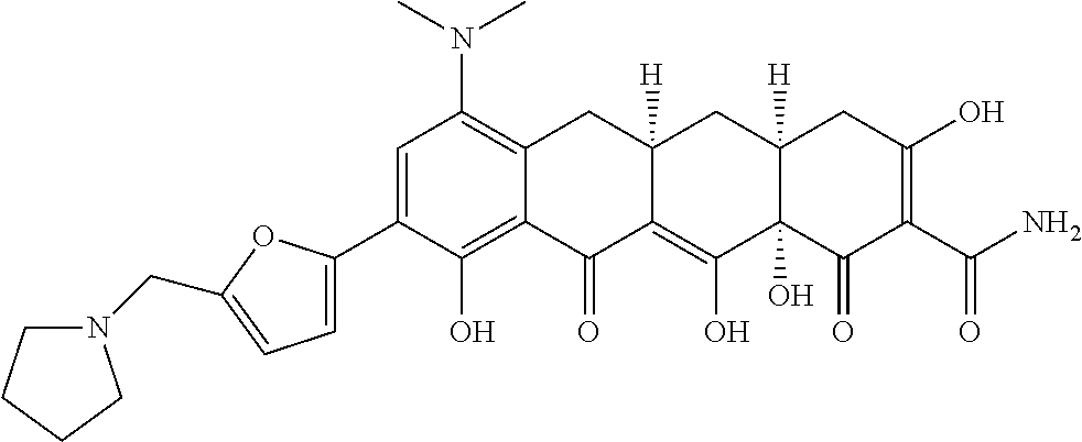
C1=C(C2=CC=C(CN3CCCC3)O2)C(O)=C2C(=C1N(C)C)CC1([H])C(=C(O)C3(O)C([H])(C1)CC(O)=C(C(N)=O)C3=O)C2=O
